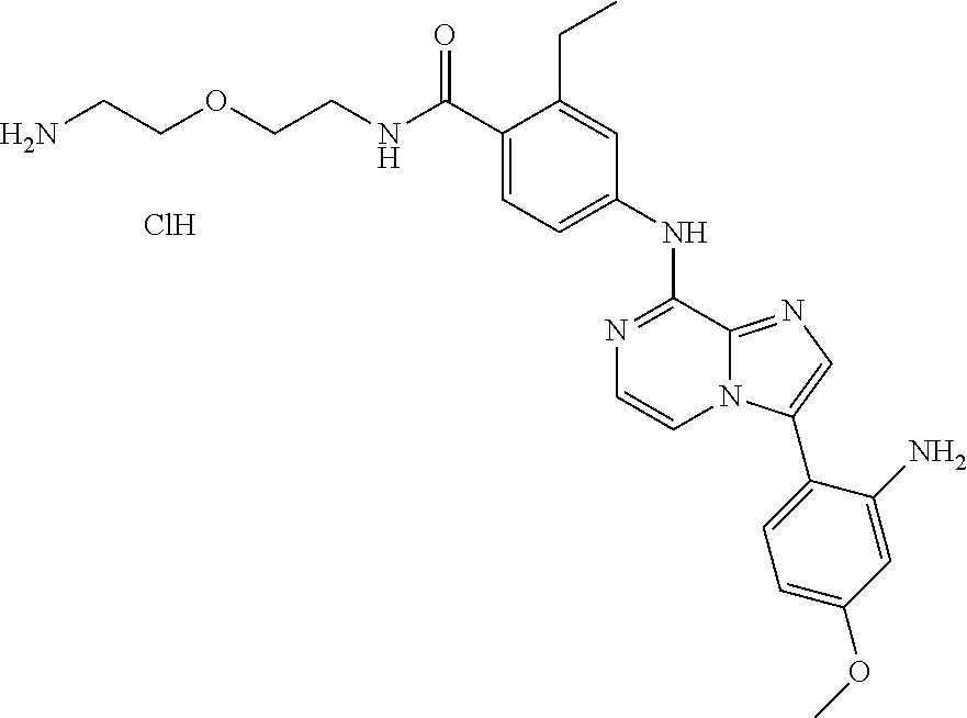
NCCOCCNC(C1=CC=C(NC2=NC=CN3C2=NC=C3C2=CC=C(OC)C=C2N)C=C1CC)=O.Cl
